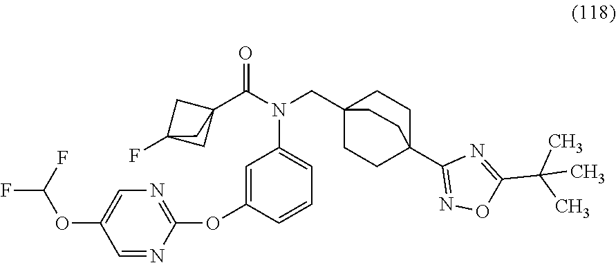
C1=CC(OC2=NC=C(OC(F)F)C=N2)=CC(N(CC23CCC(C4=NOC(C(C)(C)C)=N4)(CC2)CC3)C(=O)C23CC(F)(C2)C3)=C1
